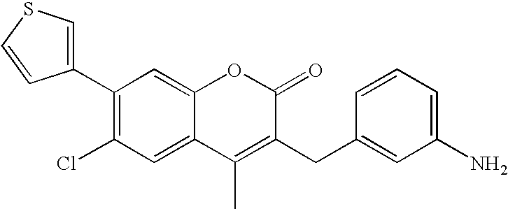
C1(C2=CSC=C2)=C(Cl)C=C2C(=C1)OC(=O)C(CC1=CC(N)=CC=C1)=C2C
